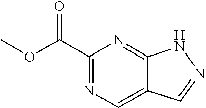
C1(C(OC)=O)=NC=C2C(=N1)NN=C2
